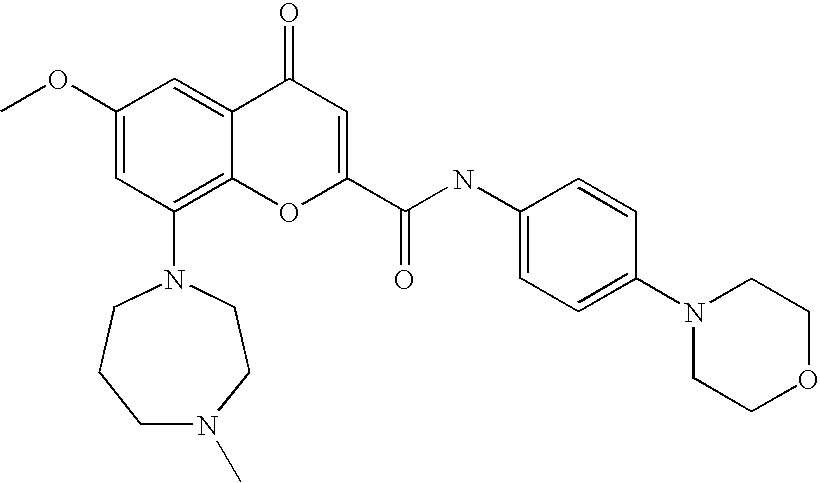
C1(OC)=CC(N2CCN(C)CCC2)=C2C(=C1)C(=O)C=C(C(NC1=CC=C(N3CCOCC3)C=C1)=O)O2
